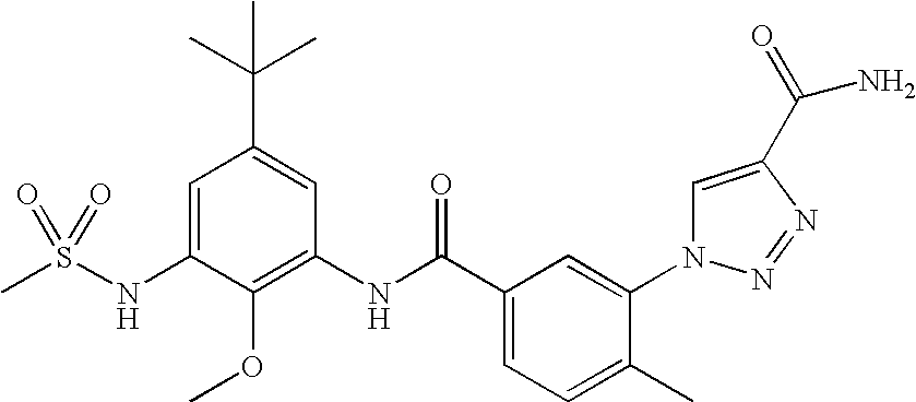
C1=C(NS(C)(=O)=O)C(OC)=C(NC(C2=CC=C(C)C(N3C=C(C(=O)N)N=N3)=C2)=O)C=C1C(C)(C)C
